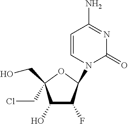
C1(O)C(F)C(N2C=CC(N)=NC2=O)OC1(CO)CCl
